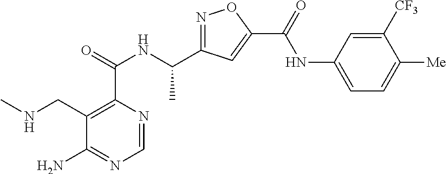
C1=NC(C(=O)NC(C2=NOC(C(=O)NC3=CC=C([Me])C([CF3])=C3)=C2)C)=C(CNC)C(N)=N1
